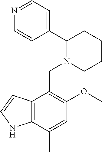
N1=CC=C(C2N(CC3=C(OC)C=C(C)C4=C3C=CN4)CCCC2)C=C1
